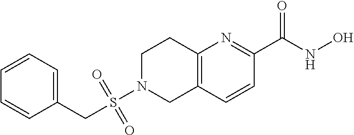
C12=C(C=CC(C(NO)=O)=N1)CN(S(CC1=CC=CC=C1)(=O)=O)CC2
